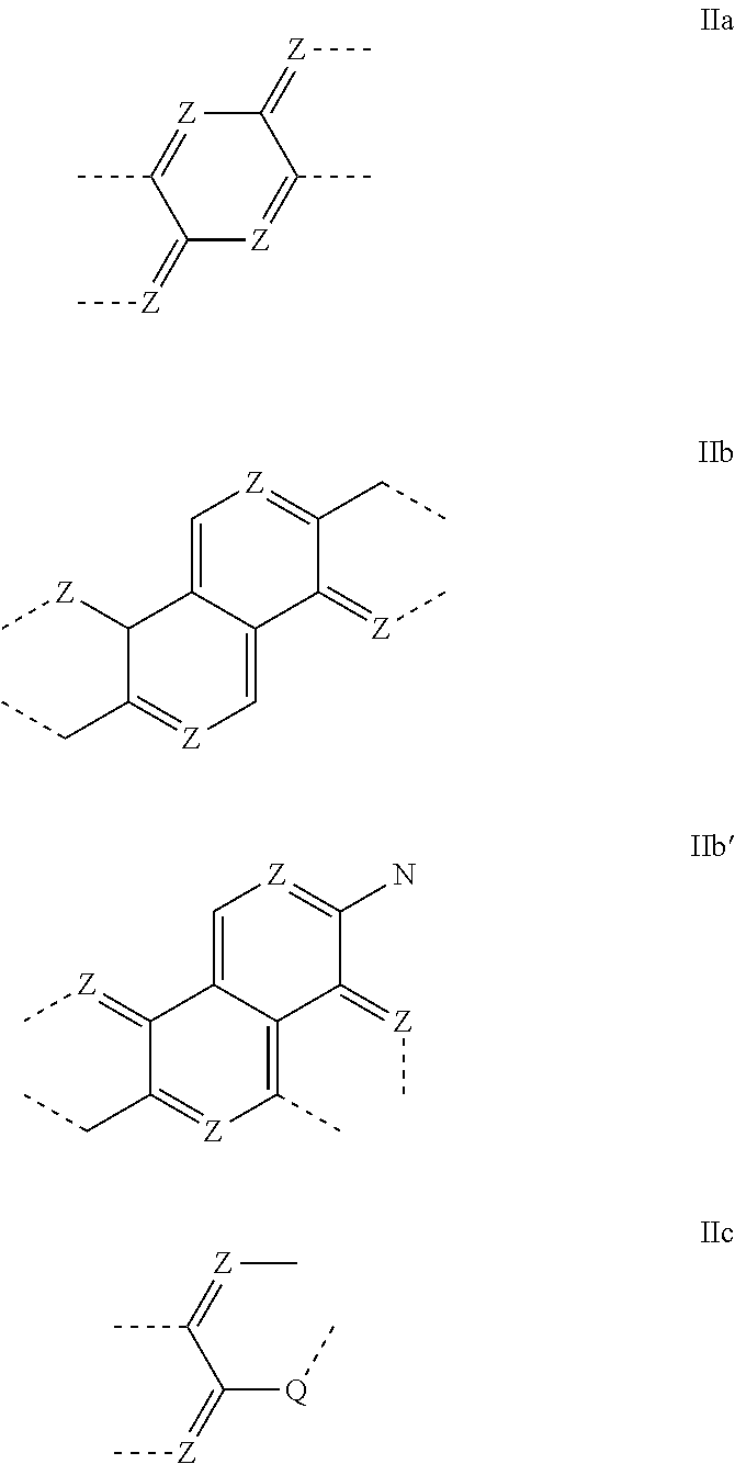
[Z]1=C(C)C(=[Z]C)[Z]=C(C)C1=[Z]C.C[Z]C1C(CC)=[Z]C=C2C1=C[Z]=C(CC)C2=[Z]C.C[Z]=C1C(CC)=[Z]C(C)=C2C1=C[Z]=C(N)C2=[Z]C.[Z](=C(C([Q]C)=[Z]C)C)C
